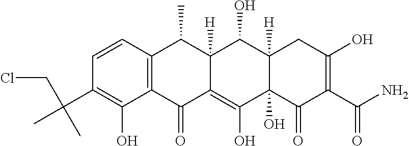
C1=CC2=C(C(O)=C1C(C)(CCl)C)C(=O)C1=C(O)C3(O)C([H])(C(O)C1([H])C2C)CC(O)=C(C(N)=O)C3=O
